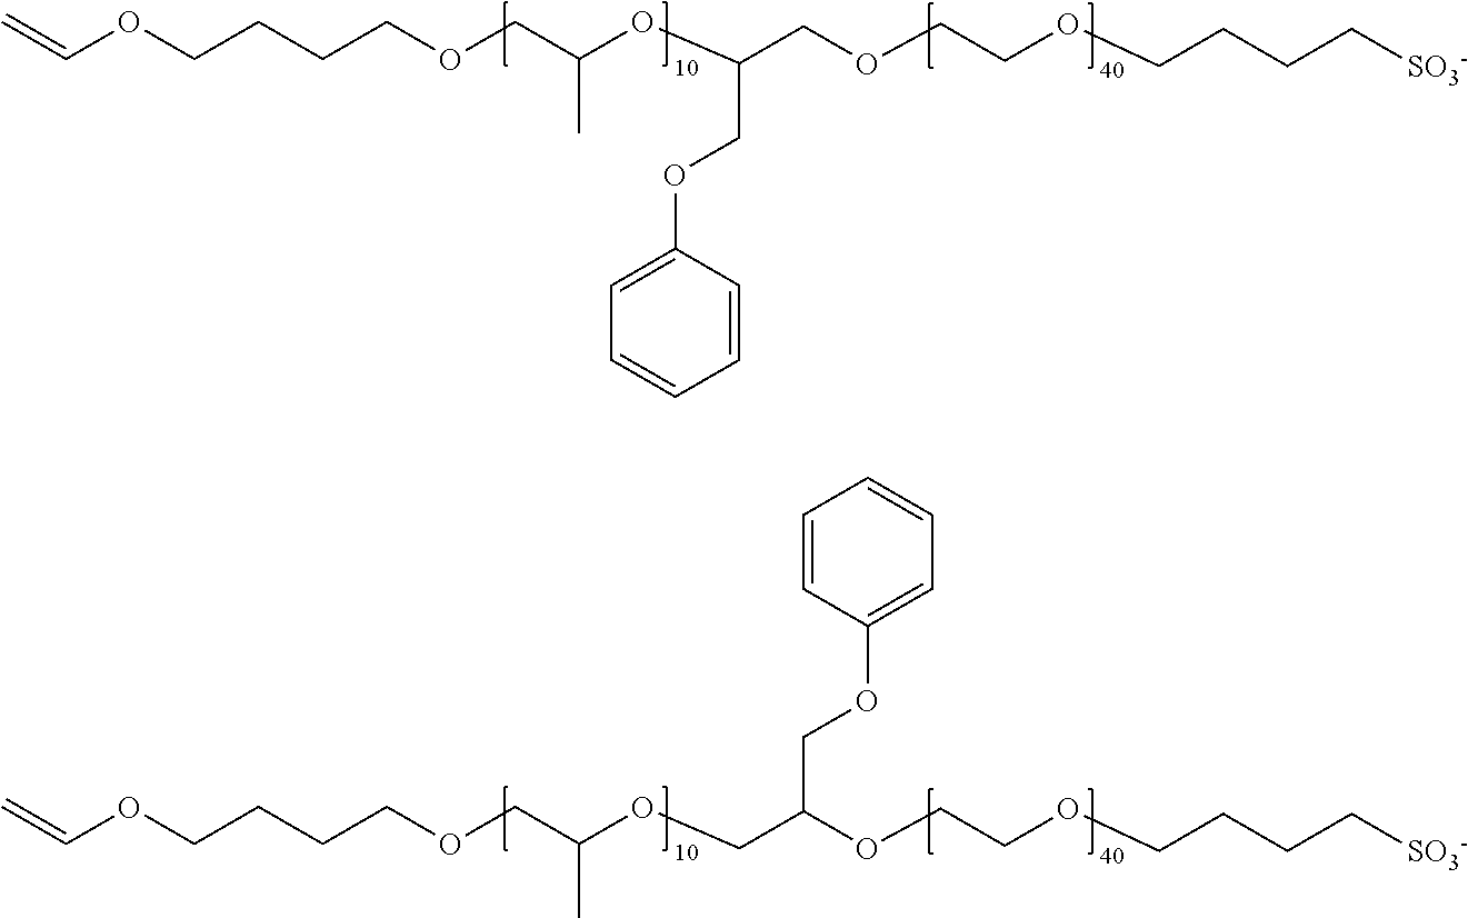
C(CCOCC(OC(COCCOCCCC[SO3-])COC1=CC=CC=C1)C)COC=C.C(CCOCC(OCC(OCCOCCCC[SO3-])COC1=CC=CC=C1)C)COC=C
